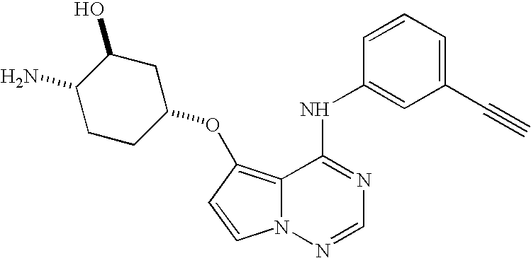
C12=C(OC3CC(O)C(N)CC3)C=CN1N=CN=C2NC1=CC(C#C)=CC=C1
